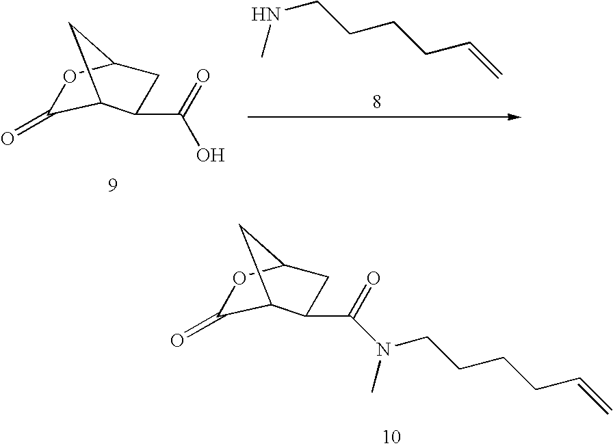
N(CCCCC=C)C.C1(=O)C2C(C(=O)O)CC(O1)C2.C1(=O)C2C(C(=O)N(CCCCC=C)C)CC(O1)C2
